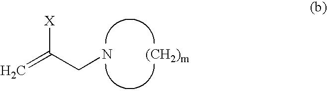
[(CH2)m].NCC(=C)[X]
